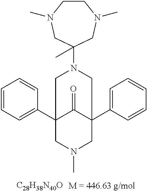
[C28H38N40O].C1=CC=C(C23C(=O)C(C4=CC=CC=C4)(CN(C)C2)CCN(C2(C)CN(C)CCN(C)C2)CC3)C=C1
